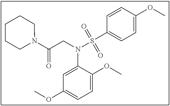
C1=C(N(CC(N2CCCCC2)=O)S(C2=CC=C(OC)C=C2)(=O)=O)C(OC)=CC=C1OC
